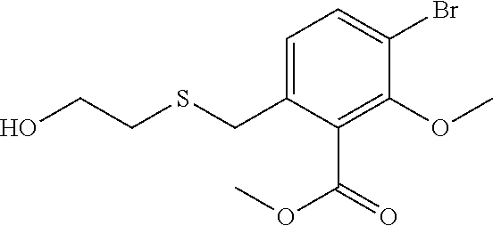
C1=C(CSCCO)C(C(=O)OC)=C(OC)C(Br)=C1
